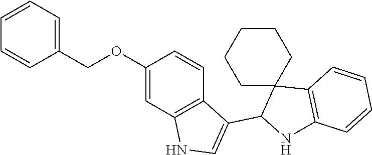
C1=CC=C(COC2=CC3=C(C=C2)C(C2NC4=C(C25CCCCC5)C=CC=C4)=CN3)C=C1
